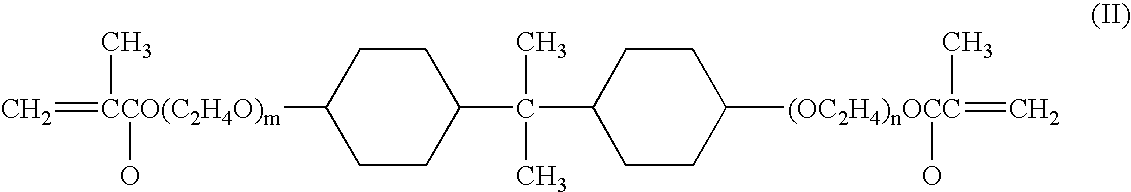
C=[CCO(C2H4O)m](O)(C)C1CCC(C(C2CCC([(OC2H4)nOCC](=C)(C)O)CC2)(C)C)CC1
